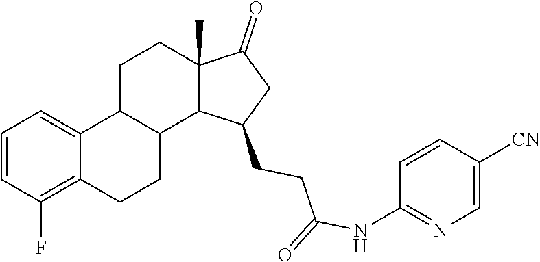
C1=CC(F)=C2C(=C1)C1C(CC2)C2C(C)(CC1)C(=O)CC2CCC(NC1=NC=C([CN])C=C1)=O
